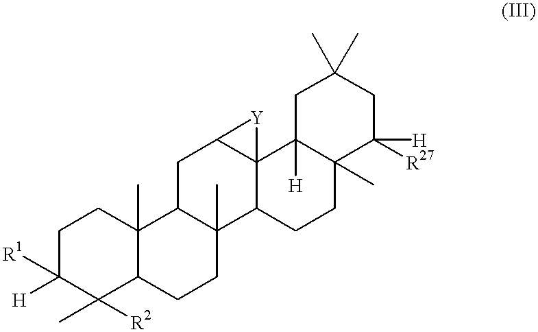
C1C([H])([R1])C(C)([R2])C2C(C)(C1)C1C(C)(CC2)C2C3(C(C1)[Y]3)C1([H])C(C)(CC2)C([R27])([H])CC(C)(C)C1
